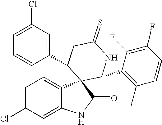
C1=C(Cl)C=C2C(=C1)C1(C(=O)N2)C(C2=C(C)C=CC(F)=C2F)NC(=S)CC1C1=CC(Cl)=CC=C1
